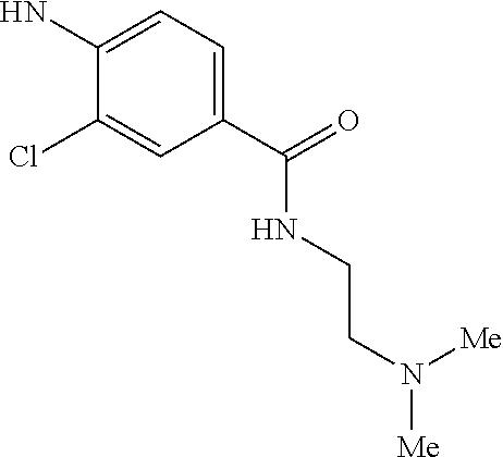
C1(C(=O)NCCN([Me])[Me])=CC=C(N)C(Cl)=C1
